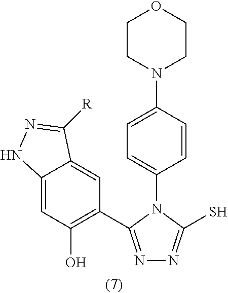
C12=CC(O)=C(C3=NN=C(S)N3C3=CC=C(N4CCOCC4)C=C3)C=C1C([R])=NN2
